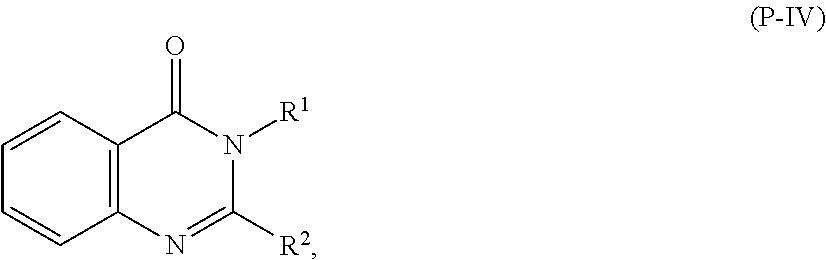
C12=C(C=CC=C1)C(=O)N([R1])C([R2])=N2
